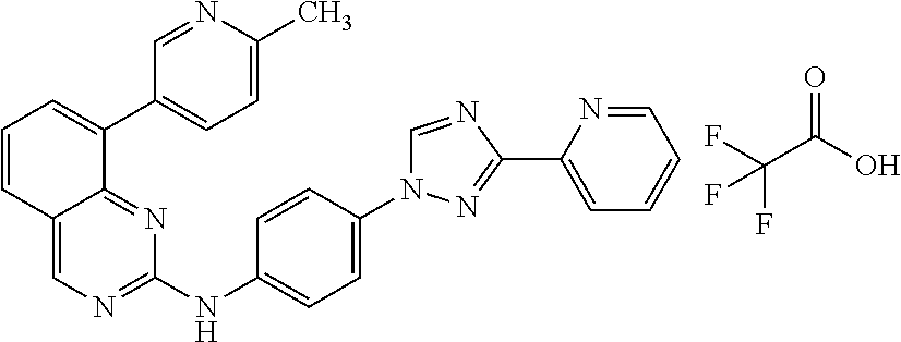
FC(C(O)=O)(F)F.C1=CC2=CN=C(NC3=CC=C(N4C=NC(C5=CC=CC=N5)=N4)C=C3)N=C2C(C2=CC=C(C)N=C2)=C1
